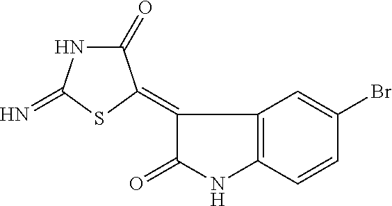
C1(=O)NC(=N)SC1=C1C(=O)NC2=C1C=C(Br)C=C2
